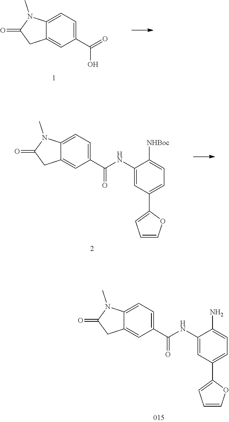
C12=CC=C(C(=O)O)C=C1CC(=O)N2C.C12=CC=C(C(NC3=CC(C4=CC=CO4)=CC=C3[NHBoc])=O)C=C1CC(=O)N2C.C12=CC=C(C(NC3=CC(C4=CC=CO4)=CC=C3N)=O)C=C1CC(=O)N2C
